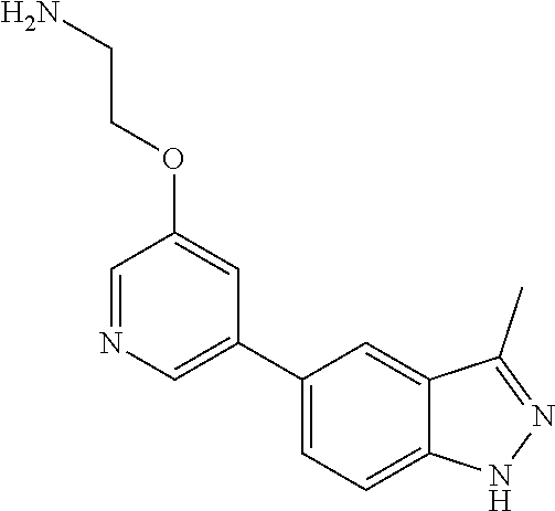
C1(C2=CN=CC(OCCN)=C2)=CC=C2C(=C1)C(C)=NN2
